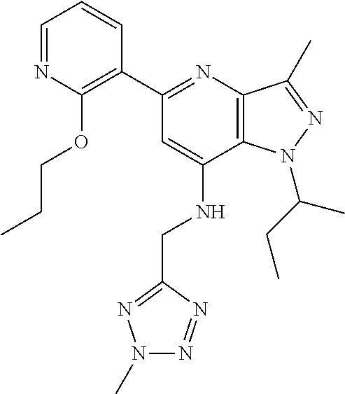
C1=NC(OCCC)=C(C2=NC3=C(C(NCC4=NN(C)N=N4)=C2)N(C(CC)C)N=C3C)C=C1
